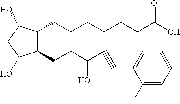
C1(CCC(O)C#CC2=CC=CC=C2F)C(O)CC(O)C1CCCCCCC(O)=O
